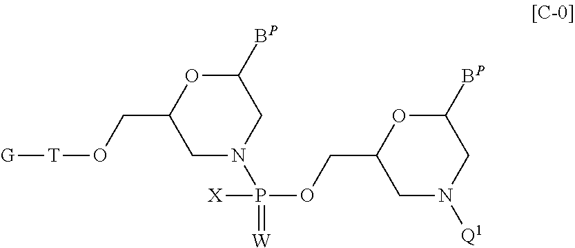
C1([BP])OC(CO[T][G])CN(P(=[W])([X])OCC2CN([Q1])CC([BP])O2)C1
